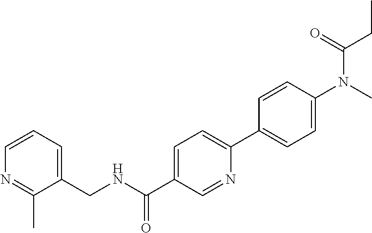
C1=CC=C(CNC(C2=CC=C(C3=CC=C(N(C)C(=O)CC)C=C3)N=C2)=O)C(C)=N1
